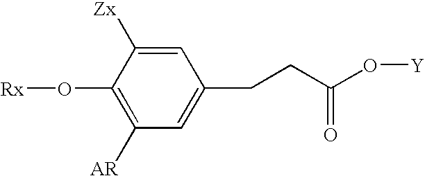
C1(O[Rx])=C([AR])C=C(CCC(O[Y])=O)C=C1[Zx]
